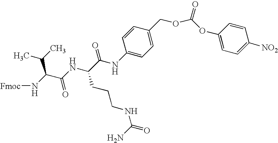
C1=C(COC(OC2=CC=C([NO2])C=C2)=O)C=CC(NC(C(NC(C(N[Fmoc])C(C)C)=O)CCCNC(=O)N)=O)=C1
